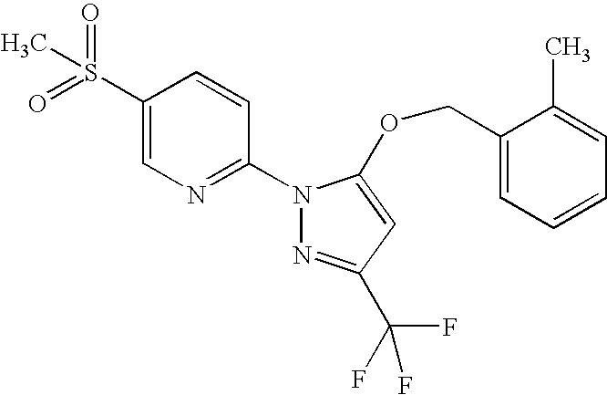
C1(S(=O)(=O)C)=CN=C(N2N=C(C(F)(F)F)C=C2OCC2=CC=CC=C2C)C=C1
